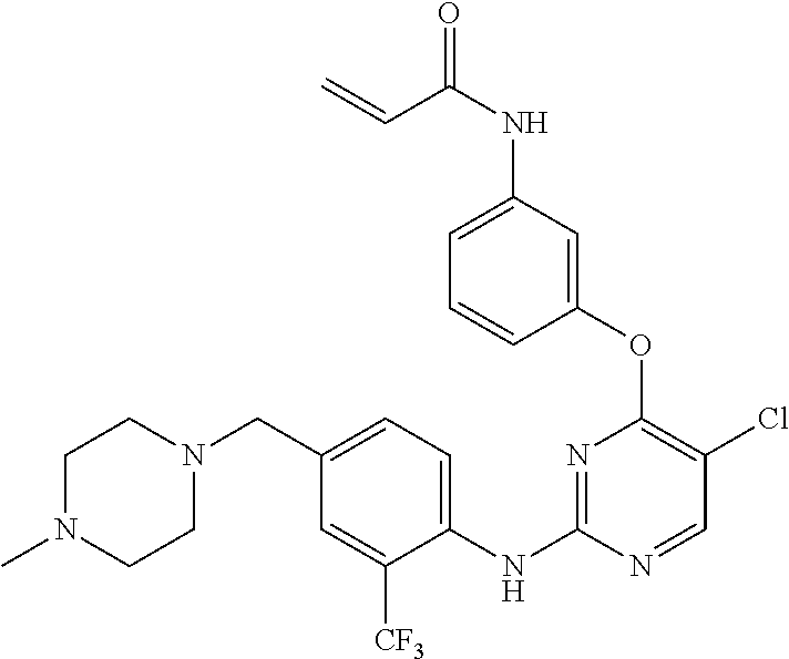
C1(OC2=C(Cl)C=NC(NC3=CC=C(CN4CCN(C)CC4)C=C3[CF3])=N2)=CC(NC(=O)C=C)=CC=C1
